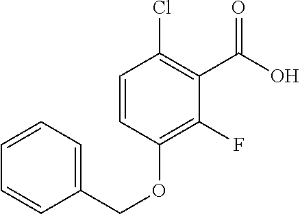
C1=CC=C(COC2=C(F)C(C(O)=O)=C(Cl)C=C2)C=C1
